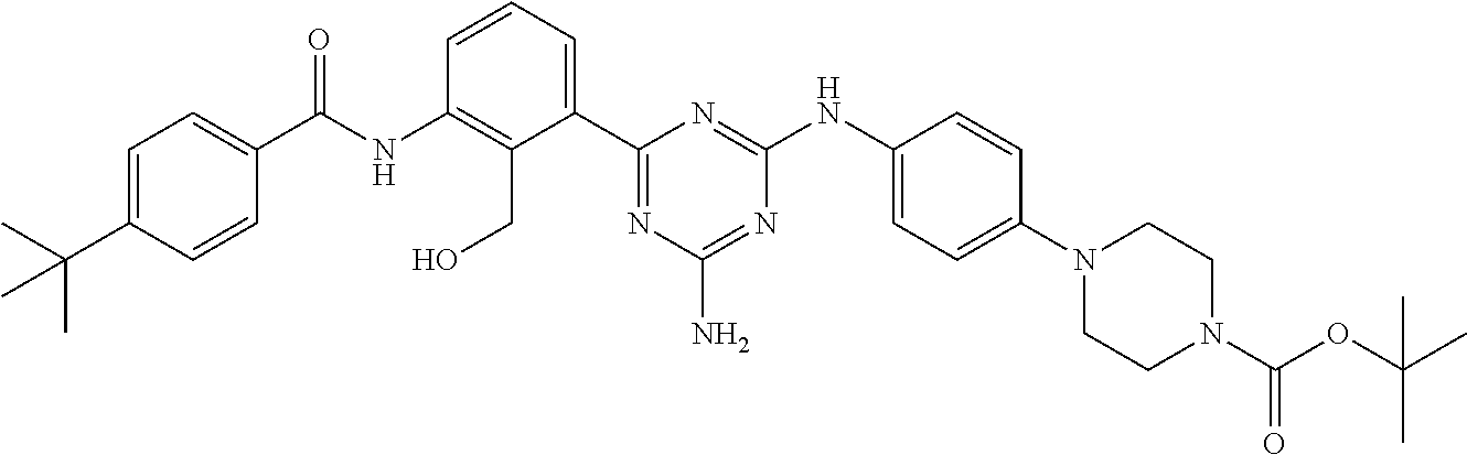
N(C1=C(CO)C(C2=NC(N)=NC(NC3=CC=C(N4CCN(C(=O)OC(C)(C)C)CC4)C=C3)=N2)=CC=C1)C(=O)C1=CC=C(C(C)(C)C)C=C1
